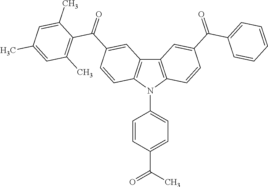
C12=C(N(C3=CC=C(C(C)=O)C=C3)C3=C1C=C(C(=O)C1=C(C)C=C(C)C=C1C)C=C3)C=CC(C(=O)C1=CC=CC=C1)=C2
